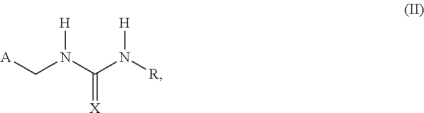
[A]CN(C(N([R])[H])=[X])[H]
